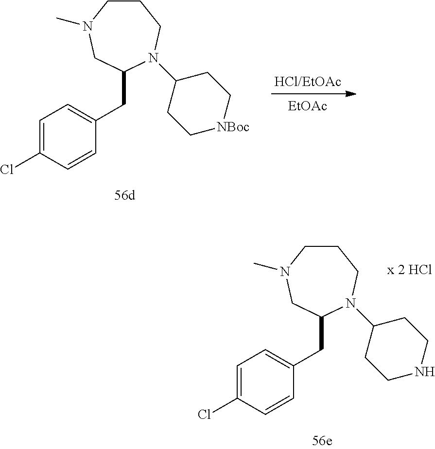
C1CN(C)CC(CC2=CC=C(Cl)C=C2)N(C2CCNCC2)C1.C1CN(C)CC(CC2=CC=C(Cl)C=C2)N(C2CC[NBoc]CC2)C1.[EtOAc]
